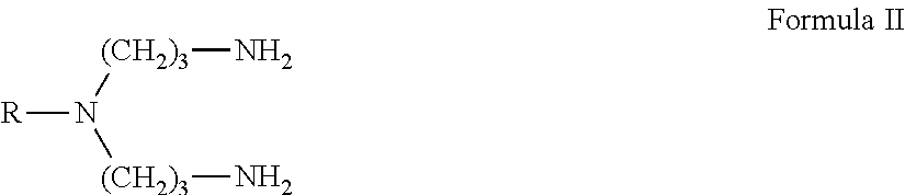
N([R])([(CH2)3]N)[(CH2)3]N
